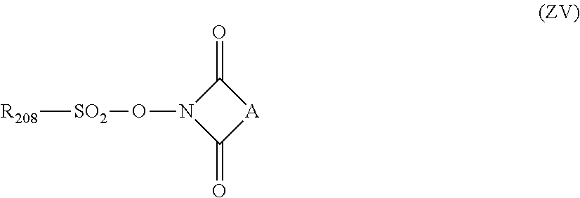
[R208][SO2]ON1C(=O)[A]C1=O
